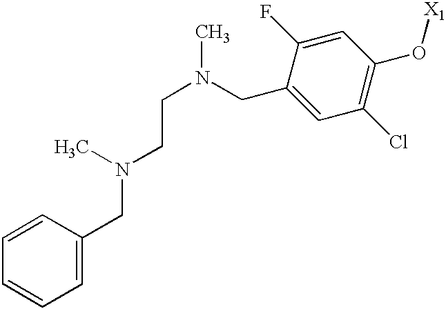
C(C1=CC(Cl)=C(O[X1])C=C1F)N(CCN(CC1=CC=CC=C1)C)C
